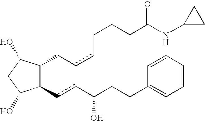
C1(ccC(CCC2=CC=CC=C2)O)C(CccCCCC(NC2CC2)=O)C(O)CC1O
